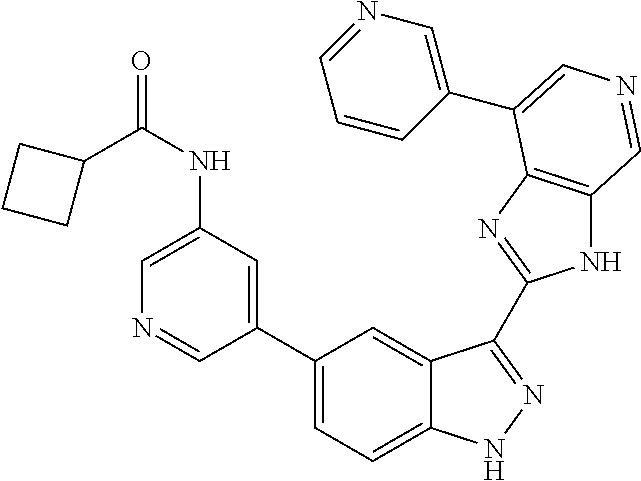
C(NC1=CN=CC(C2=CC=C3C(=C2)C(C2=NC4=C(N2)C=NC=C4C2=CN=CC=C2)=NN3)=C1)(C1CCC1)=O
